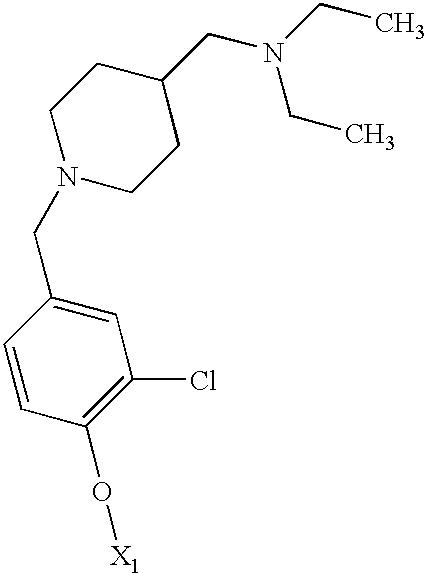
N1(CC2=CC(Cl)=C(O[X1])C=C2)CCC(CN(CC)CC)CC1
